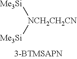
[NCH2CH2CN]([Me3Si])[Me3Si]
